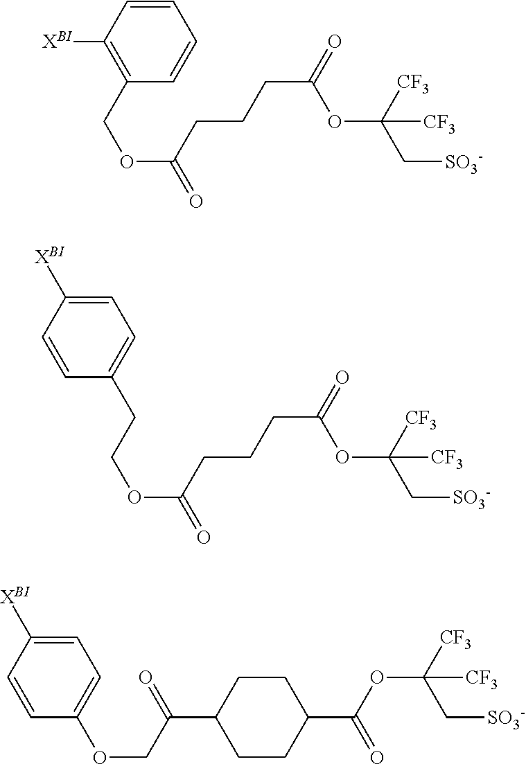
C1=CC([XBI])=C(COC(CCCC(=O)OC(C[SO3-])([CF3])[CF3])=O)C=C1.C1=C([XBI])C=CC(CCOC(CCCC(=O)OC(C[SO3-])([CF3])[CF3])=O)=C1.C1=C([XBI])C=CC(OCC(C2CCC(C(OC(C[SO3-])([CF3])[CF3])=O)CC2)=O)=C1
